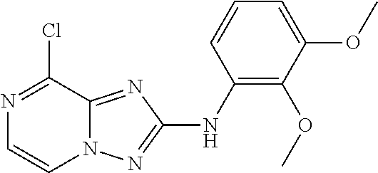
C12=NC(NC3=C(OC)C(OC)=CC=C3)=NN1C=CN=C2Cl
